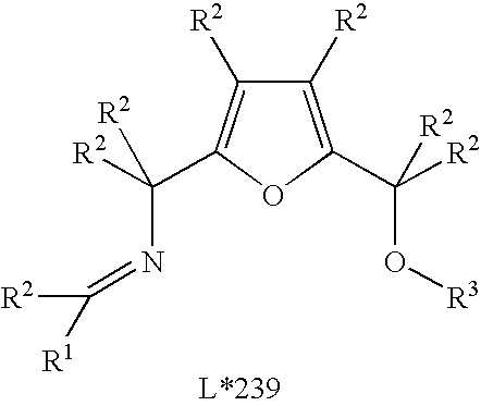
C1([R2])=C(C([R2])(O[R3])[R2])OC(C([R2])(N=C([R2])[R1])[R2])=C1[R2]
